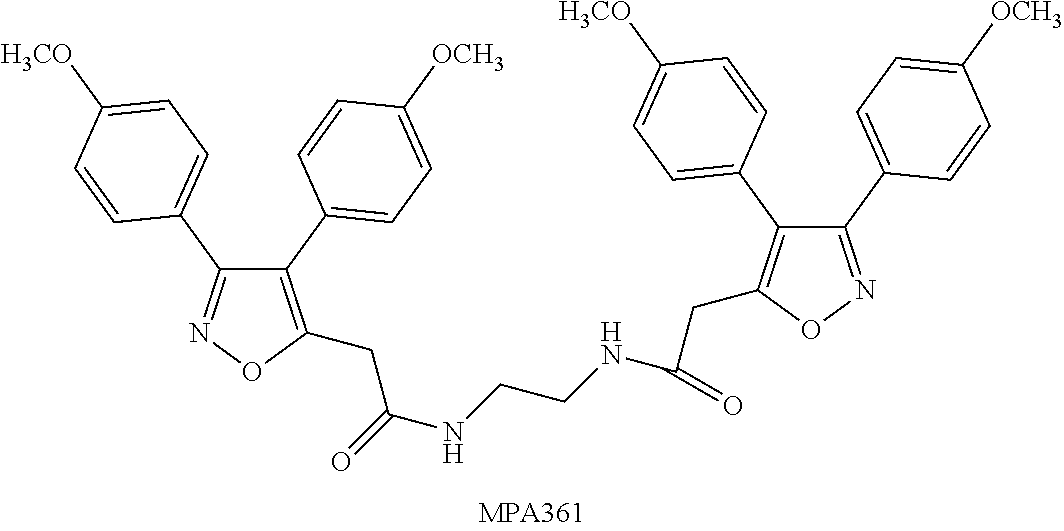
C1(C2=CC=C([OCH3])C=C2)=C(CC(NCCNC(CC2=C(C3=CC=C([H3CO])C=C3)C(C3=CC=C([OCH3])C=C3)=NO2)=O)=O)ON=C1C1=CC=C([H3CO])C=C1
